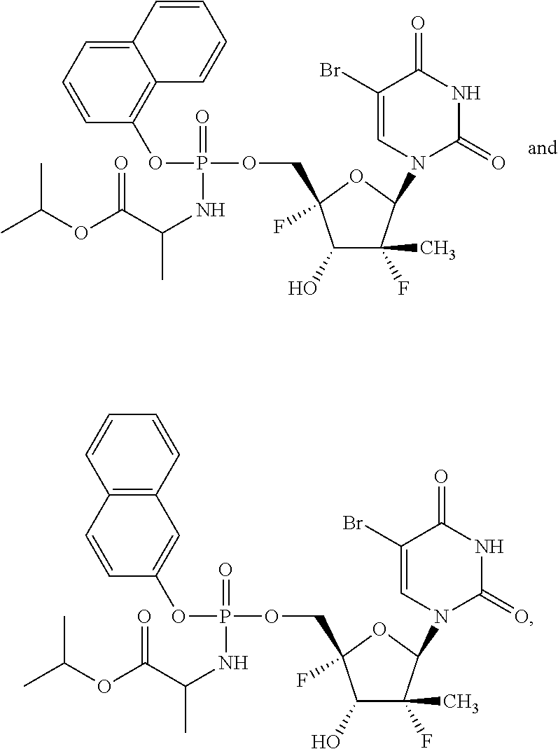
C1(Br)=CN(C2C(C)(F)C(O)C(F)(COP(OC3=CC4=C(C=C3)C=CC=C4)(=O)NC(C)C(OC(C)C)=O)O2)C(=O)NC1=O.C1(Br)=CN(C2C(C)(F)C(O)C(F)(COP(OC3=C4C(=CC=C3)C=CC=C4)(=O)NC(C)C(OC(C)C)=O)O2)C(=O)NC1=O
